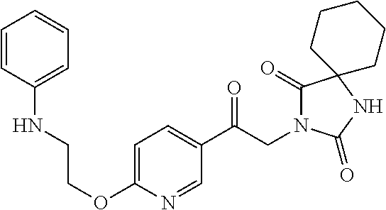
C1(C(CN2C(=O)C3(NC2=O)CCCCC3)=O)=CC=C(OCCNC2=CC=CC=C2)N=C1
